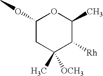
C1(OC)CC([OCH3])(C)C([Rh])C(C)O1
